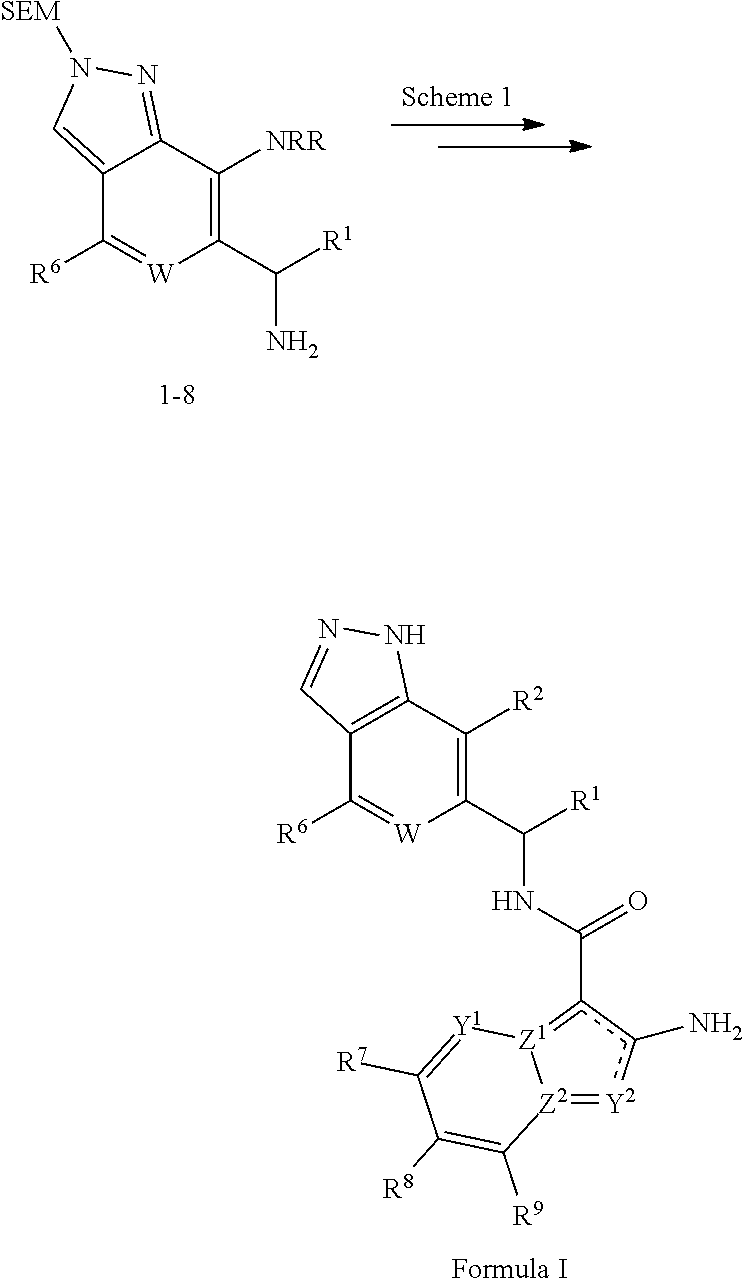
C12=CN([SEM])N=C1C([NRR])=C(C([R1])N)[W]=C2[R6].[Z2]12=[Y2]c(N)c(C(NC(C3=C([R2])C4=C(C([R6])=[W]3)C=NN4)[R1])=O)=[Z1]1[Y1]=C([R7])C([R8])=C2[R9]
